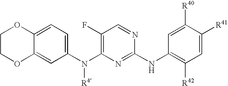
C12=CC=C(N(C3=C(F)C=NC(NC4=C([R42])C=C([R41])C([R40])=C4)=N3)[R4])C=C1OCCO2
